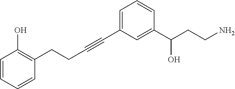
C1=C(C#CCCC2=C(O)C=CC=C2)C=C(C(CCN)O)C=C1
